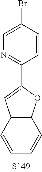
C1(C2=NC=C(Br)C=C2)=CC2=C(O1)C=CC=C2
